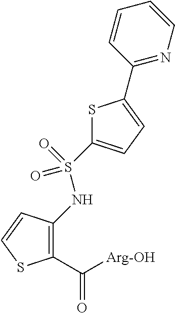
C1(C([Arg-OH])=O)=C(NS(C2=CC=C(C3=NC=CC=C3)S2)(=O)=O)C=CS1
